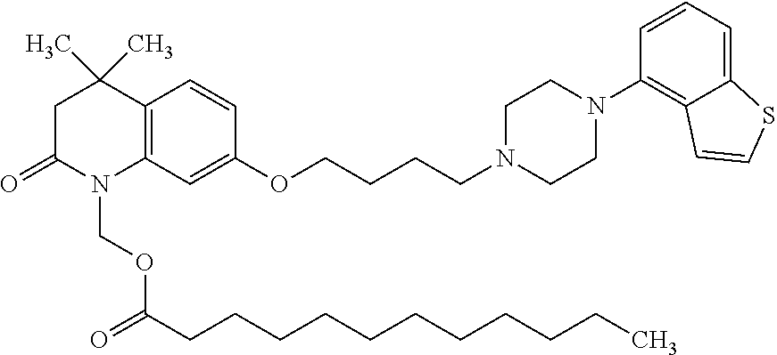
C12=C(C=C(OCCCCN3CCN(C4=C5C(=CC=C4)SC=C5)CC3)C=C1)N(COC(CCCCCCCCCCC)=O)C(=O)CC2(C)C
